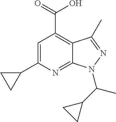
C1=C(C2CC2)N=C2C(=C1C(=O)O)C(C)=NN2C(C1CC1)C
